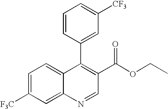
C1=CC(C2=C(C(=O)OCC)C=NC3=CC([F3C])=CC=C23)=CC([CF3])=C1
